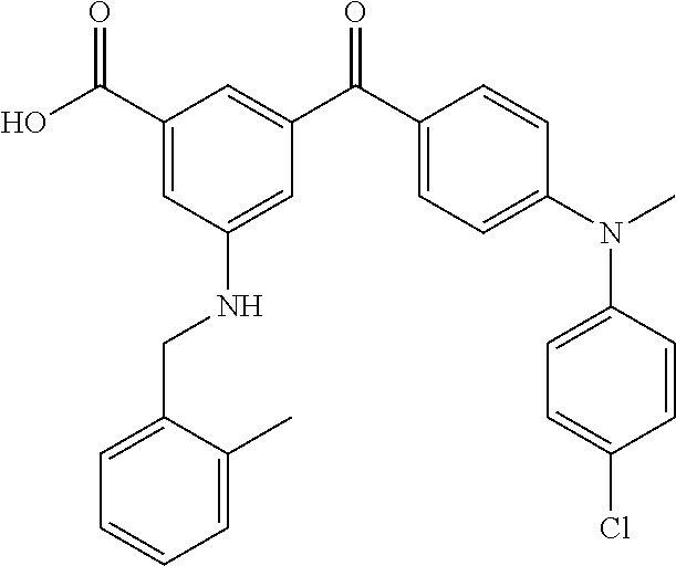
C1(C(O)=O)=CC(NCC2=CC=CC=C2C)=CC(C(C2=CC=C(N(C)C3=CC=C(Cl)C=C3)C=C2)=O)=C1
